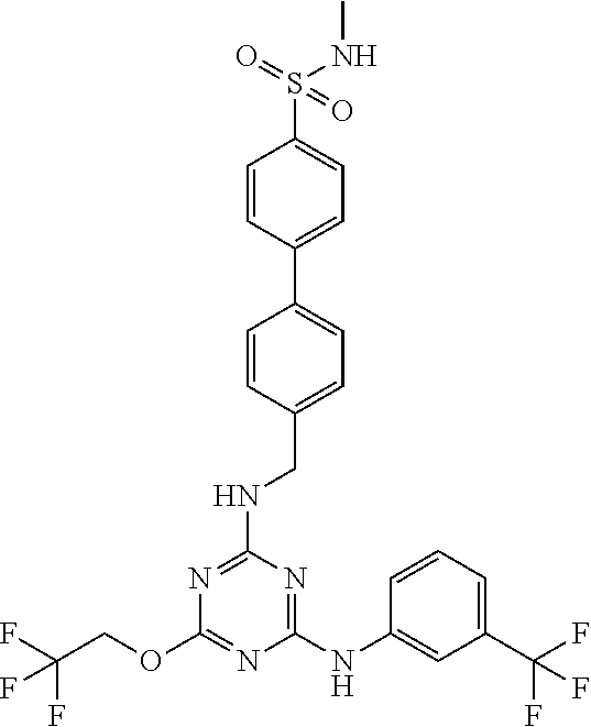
C1(NC2=CC(C(F)(F)F)=CC=C2)=NC(NCC2=CC=C(C3=CC=C(S(NC)(=O)=O)C=C3)C=C2)=NC(OCC(F)(F)F)=N1
